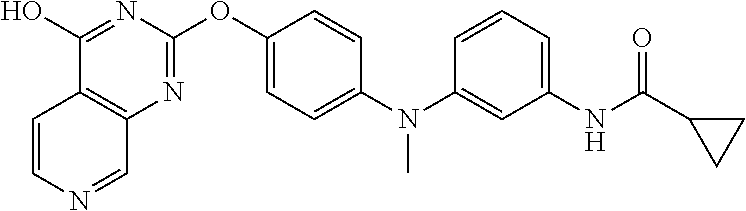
C1=CN=CC2=C1C(O)=NC(OC1=CC=C(N(C3=CC(NC(C4CC4)=O)=CC=C3)C)C=C1)=N2
